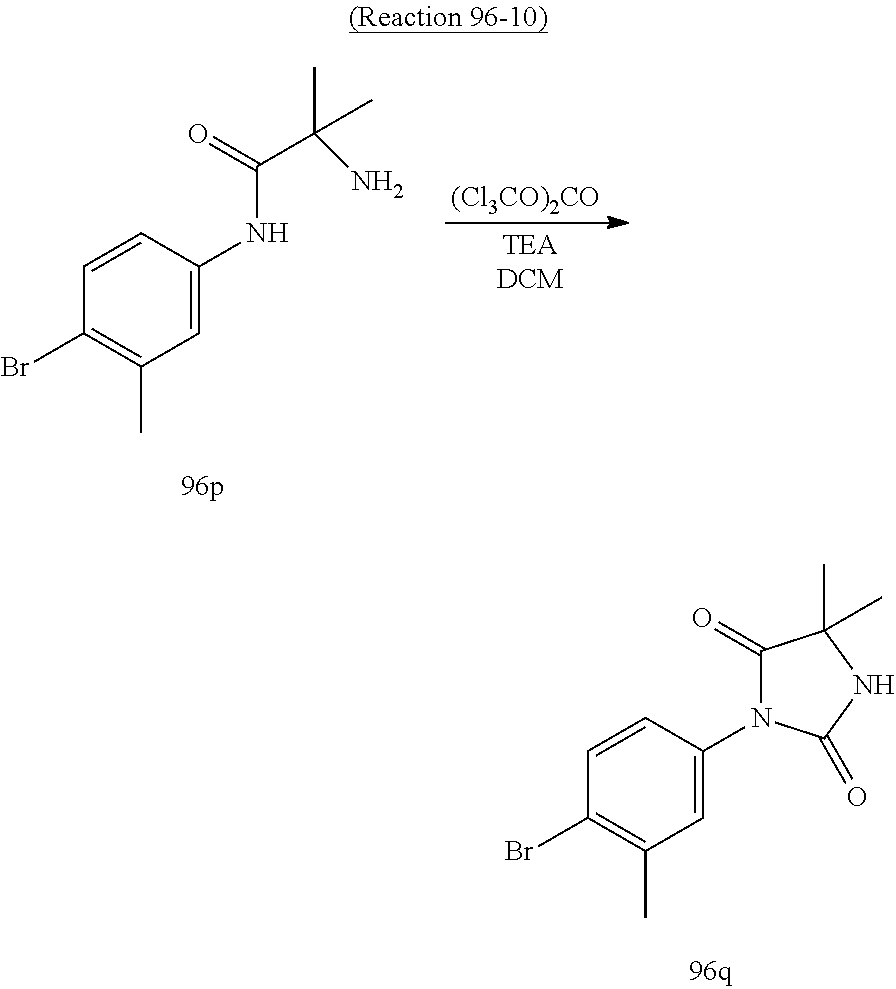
C1=C(NC(C(N)(C)C)=O)C=CC(Br)=C1C.[(Cl3CO)2CO].C1=C(N2C(=O)C(C)(C)NC2=O)C=CC(Br)=C1C
